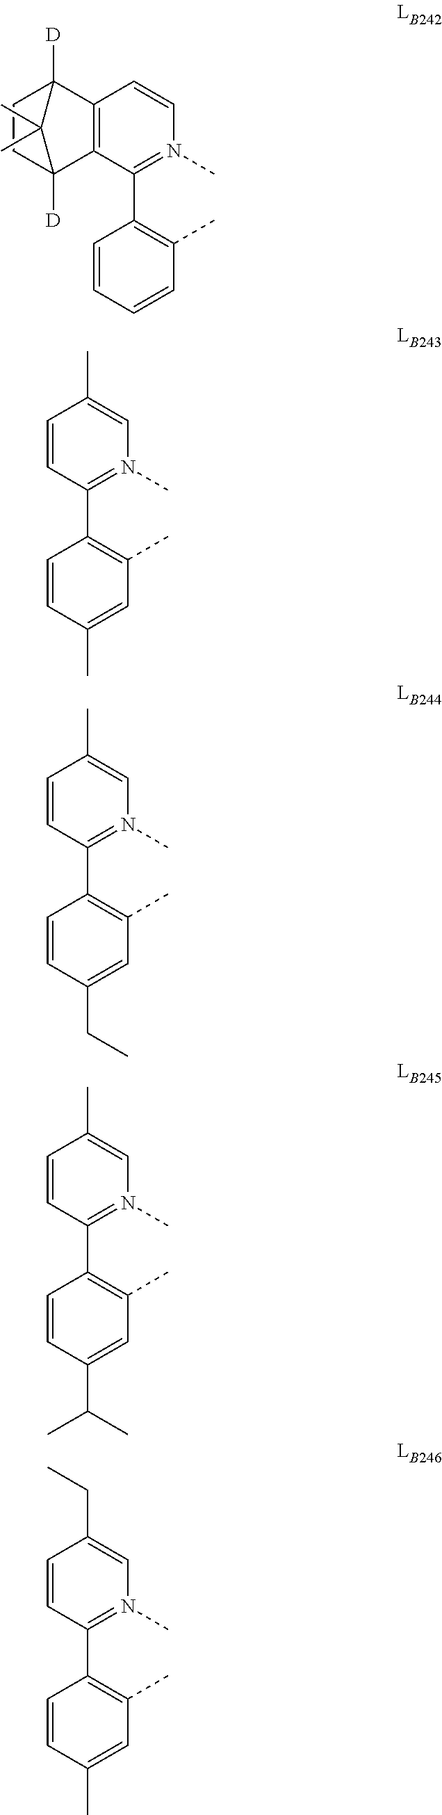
C1(C2=N(C)C=CC3=C2C2([D])CCC3([D])C2(C)C)=C(C)C=CC=C1.C1(C2=N(C)C=C(C)C=C2)=C(C)C=C(C)C=C1.C1(C2=N(C)C=C(C)C=C2)=C(C)C=C(CC)C=C1.C1(C2=N(C)C=C(C)C=C2)=C(C)C=C(C(C)C)C=C1.C1(C2=N(C)C=C(CC)C=C2)=C(C)C=C(C)C=C1
